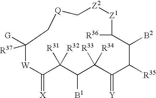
[W]1C(=[X])C([R31])([R32])C([B1])C([R33])([R34])C(=[Y])C([R35])C([B2])C([R36])[Z1][Z2]C[Q]CC1([G])[R37]
